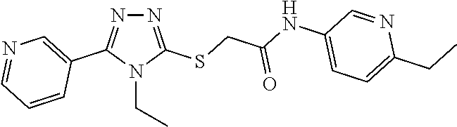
N1=C(SCC(NC2=CC=C(CC)N=C2)=O)N(CC)C(C2=CN=CC=C2)=N1
